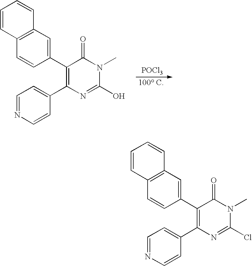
C1=CC2=C(C=C1)C=C(C1=C(C3=CC=NC=C3)N=C(O)N(C)C1=O)C=C2.[POCl3].C1=CC2=C(C=C1)C=C(C1=C(C3=CC=NC=C3)N=C(Cl)N(C)C1=O)C=C2
